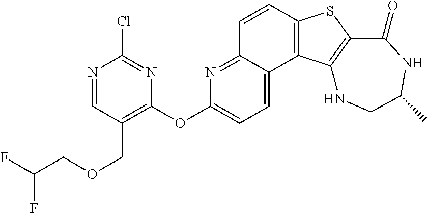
C1=CC2=C(C3=CC=C(OC4=C(COCC(F)F)C=NC(Cl)=N4)N=C13)C1=C(S2)C(=O)NC(C)CN1
